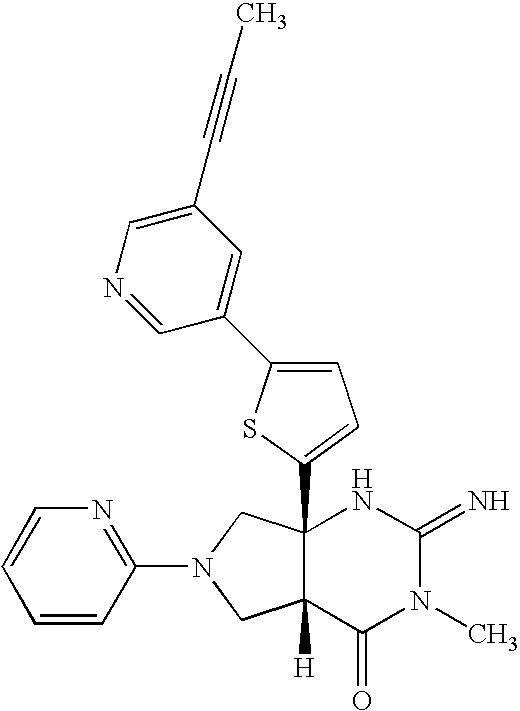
C12(C3=CC=C(C4=CC(C#CC)=CN=C4)S3)C([H])(C(=O)N(C)C(=N)N1)CN(C1=NC=CC=C1)C2
